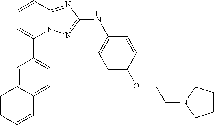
C1=CC2=NC(NC3=CC=C(OCCN4CCCC4)C=C3)=NN2C(C2=CC=C3C(=C2)C=CC=C3)=C1
